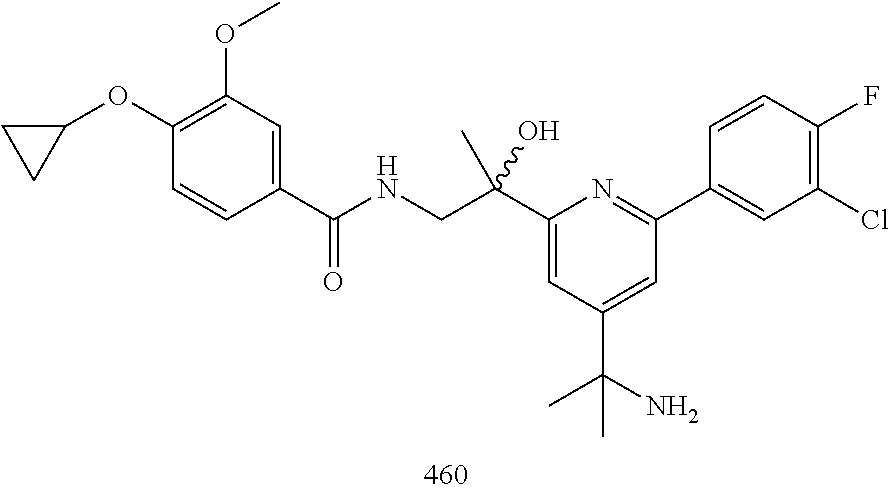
C1(C(CNC(C2=CC(OC)=C(OC3CC3)C=C2)=O)(C)O)=CC(C(C)(C)N)=CC(C2=CC(Cl)=C(F)C=C2)=N1
